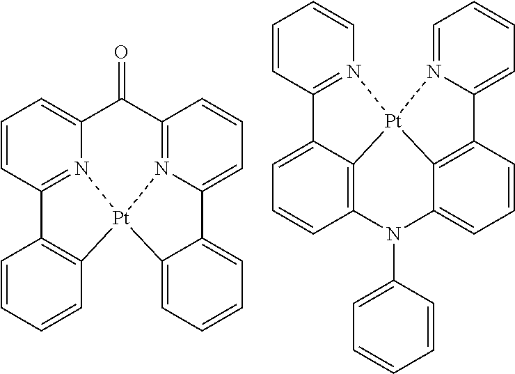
C1=CC2=C(C=C1)[Pt]13N4=C2C=CC=C4C(=O)C2=N1C(=CC=C2)C1=CC=CC=C13.C1=CC2=C3C(=C1)C1=N(C=CC=C1)[Pt]31C3=C(C=CC=C3N2C2=CC=CC=C2)C2=CC=CC=N21
